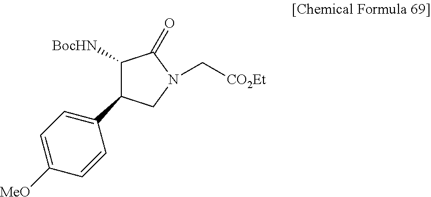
C1([BocHN])C(C2=CC=C([MeO])C=C2)CN(C[CO2Et])C1=O
